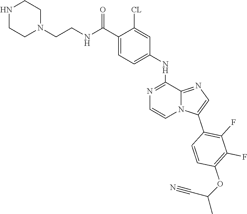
N1CCN(CCNC(C2=CC=C(NC3=NC=CN4C3=NC=C4C3=C(F)C(F)=C(OC(C#N)C)C=C3)C=C2[CL])=O)CC1
